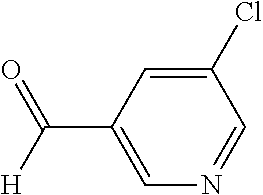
C1=C(Cl)C=NC=C1C([H])=O
